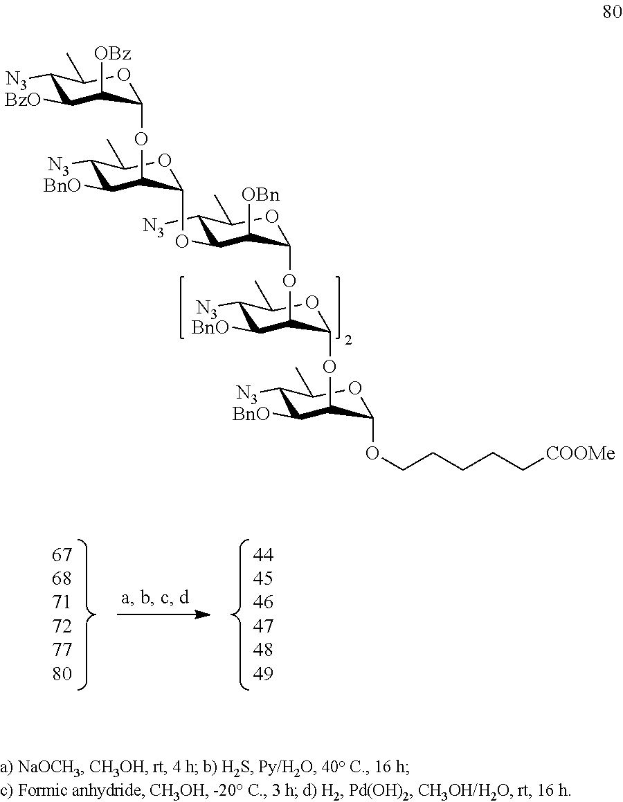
C1([N3])C([BzO])C([OBz])C(OC2C([BnO])C([N3])C(C)OC2OC2C([N3])C(C)OC(OC3C([BnO])C([N3])C(C)OC3OC3C([BnO])C([N3])C(C)OC3OCCCCC[COOMe])C2[OBn])OC1C
